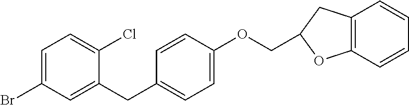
C1=C(Br)C=C(CC2=CC=C(OCC3CC4=C(C=CC=C4)O3)C=C2)C(Cl)=C1
